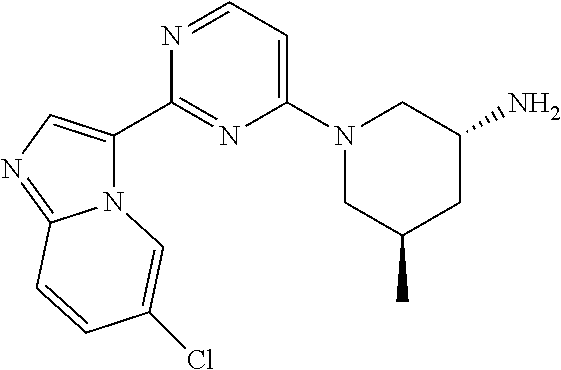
NC1CN(C2=CC=NC(C3=CN=C4N3C=C(Cl)C=C4)=N2)CC(C)C1
